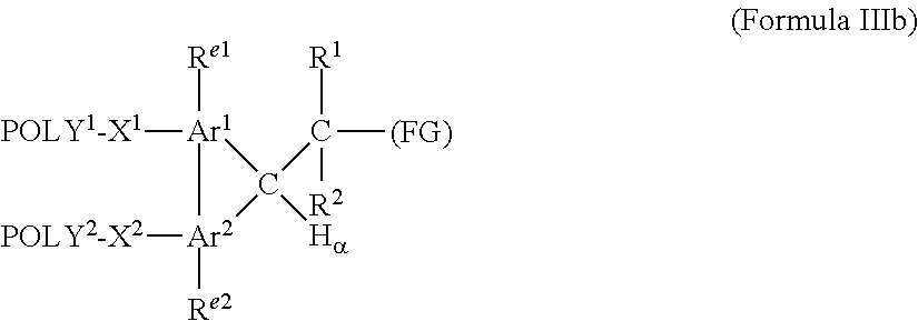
[POLY1-X1][Ar1]1([Re1])C(C([R1])([R2])[(FG)])([Ha])[Ar2]1([POLY2-X2])[Re2]
